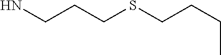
NCCCSCCCC
